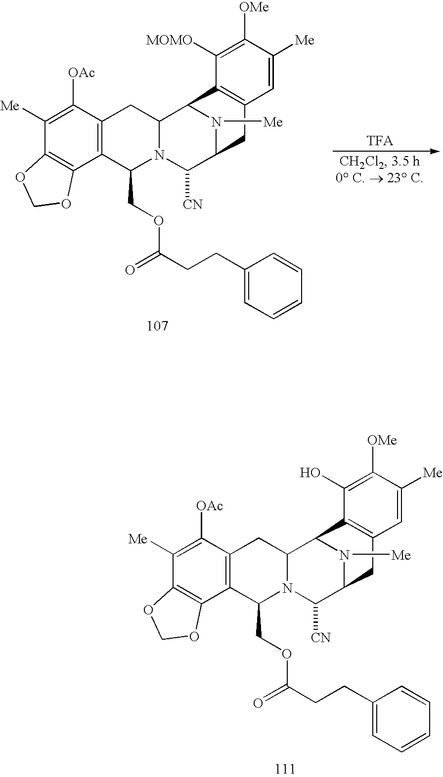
C1([Me])=C([OAc])C2=C(C3=C1OCO3)C(COC(CCC1=CC=CC=C1)=O)N1C(C2)C2N([Me])C(C1[CN])CC1=C2C(O)=C([OMe])C([Me])=C1.C1([Me])=C([OAc])C2=C(C3=C1OCO3)C(COC(CCC1=CC=CC=C1)=O)N1C(C2)C2N([Me])C(C1[CN])CC1=C2C([MOMO])=C([OMe])C([Me])=C1
